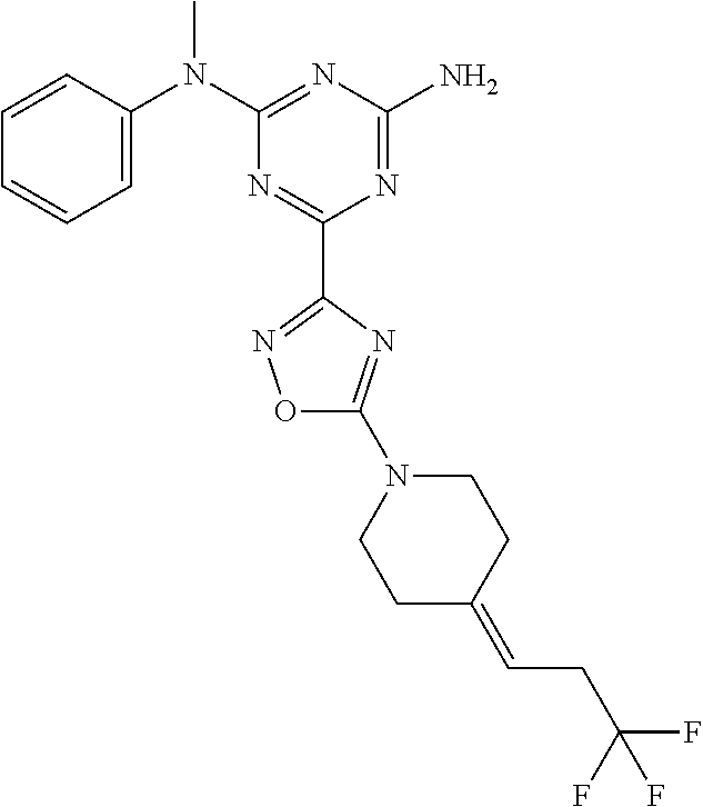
C1=CC(N(C2=NC(N)=NC(C3=NOC(N4CCC(=CCC(F)(F)F)CC4)=N3)=N2)C)=CC=C1
